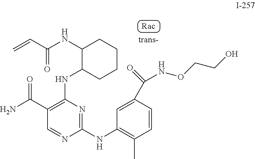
NC(C1=C(NC2CCCCC2NC(=O)C=C)N=C(NC2=C(C)C=CC(C(NOCCO)=O)=C2)N=C1)=O
